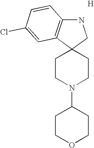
N1C2=C(C3(C1)CCN(C1CCOCC1)CC3)C=C(Cl)C=C2.[H]
